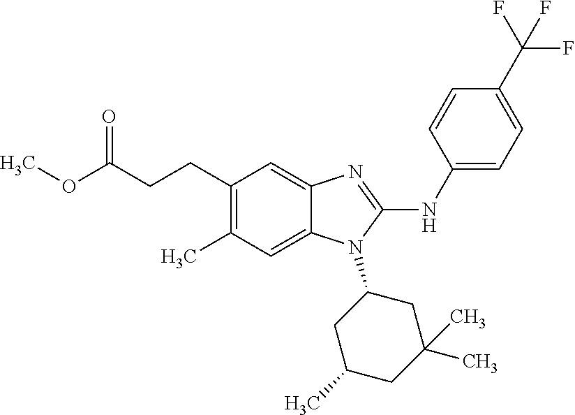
C(CCC1=C(C)C=C2C(=C1)N=C(NC1=CC=C(C(F)(F)F)C=C1)N2C1CC(C)CC(C)(C)C1)(OC)=O
